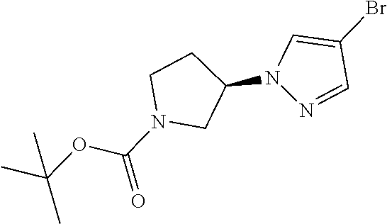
C1(N2N=CC(Br)=C2)CCN(C(=O)OC(C)(C)C)C1
